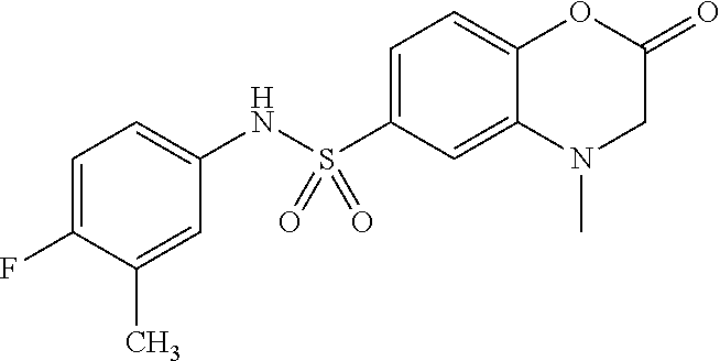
C1=C(S(NC2=CC=C(F)C(C)=C2)(=O)=O)C=C2C(=C1)OC(=O)CN2C
